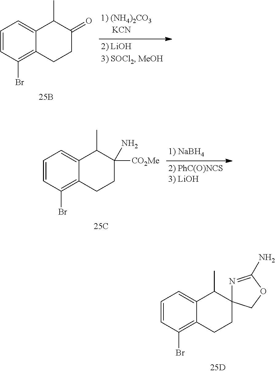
C1=CC(Br)=C2C(=C1)C(C)C1(CC2)N=C(N)OC1.C1=CC(Br)=C2C(=C1)C(C)C(=O)CC2.C1=CC(Br)=C2C(=C1)C(C)C(N)([CO2Me])CC2
